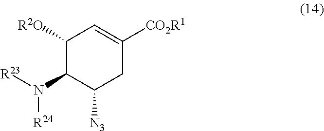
N(C1C([R2O])C=C([CO2R1])CC1[N3])([R23])[R24]
